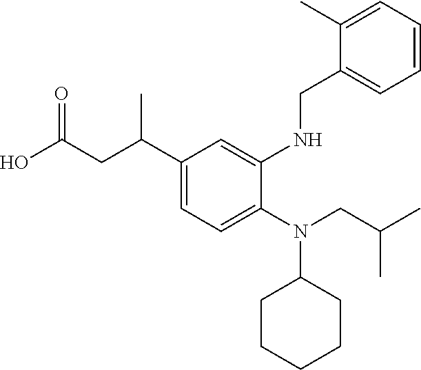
C1(C(CC(O)=O)C)=CC=C(N(CC(C)C)C2CCCCC2)C(NCC2=CC=CC=C2C)=C1
